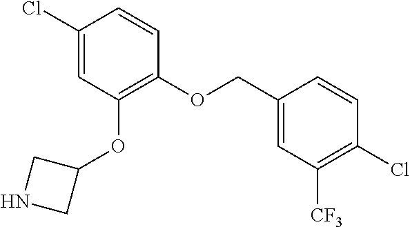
ClC1=CC(OC2CNC2)=C(OCC2=CC([CF3])=C(Cl)C=C2)C=C1
